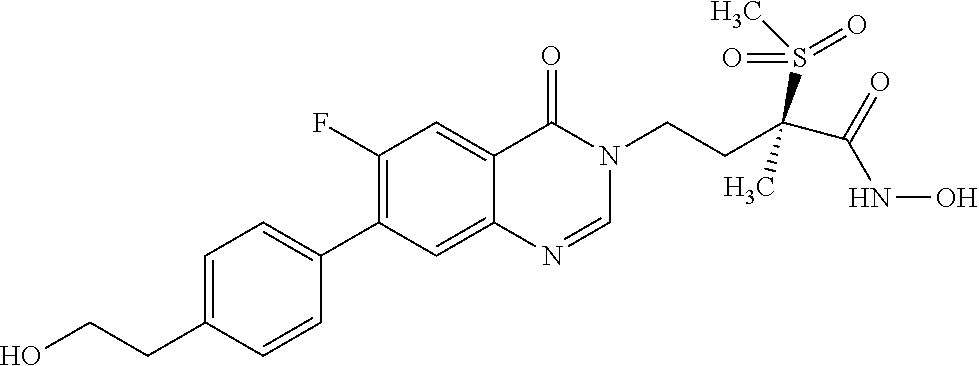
C1=C(CCO)C=CC(C2=C(F)C=C3C(=C2)N=CN(CCC(C(=O)NO)(S(C)(=O)=O)C)C3=O)=C1
